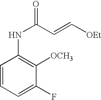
C1=CC=C(F)C([OCH3])=C1NC(C=C[OEt])=O
